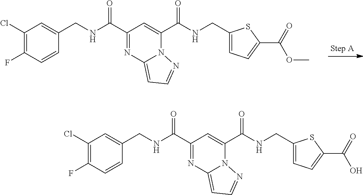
C1(Cl)=C(F)C=CC(CNC(C2=NC3=CC=NN3C(C(NCC3=CC=C(C(OC)=O)S3)=O)=C2)=O)=C1.C1(Cl)=C(F)C=CC(CNC(C2=NC3=CC=NN3C(C(NCC3=CC=C(C(O)=O)S3)=O)=C2)=O)=C1
